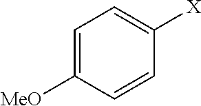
C1=C([MeO])C=CC([X])=C1
